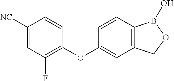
C1([NC])=CC(F)=C(OC2=CC3=C(C=C2)B(O)OC3)C=C1
